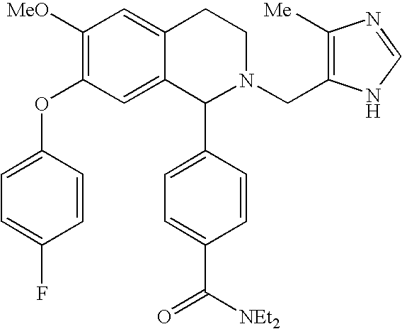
C1([MeO])=C(OC2=CC=C(F)C=C2)C=C2C(=C1)CCN(CC1=C([Me])N=CN1)C2C1=CC=C(C([NEt2])=O)C=C1
